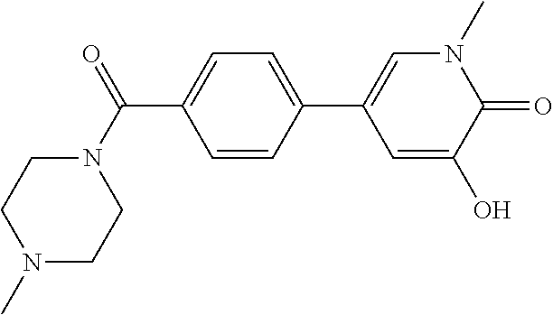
C1N(C(C2=CC=C(C3=CN(C)C(=O)C(O)=C3)C=C2)=O)CCN(C)C1
